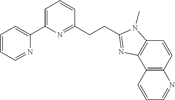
C1(C2=CC=CC(CCC3=NC4=C(C=CC5=C4C=CC=N5)N3C)=N2)=CC=CC=N1
